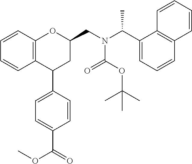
C12=C(C=CC=C1)OC(CN(C(C1=CC=CC3=C1C=CC=C3)C)C(OC(C)(C)C)=O)CC2C1=CC=C(C(OC)=O)C=C1
